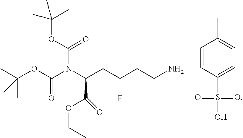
N(C(CC(CCN)F)C(=O)OCC)(C(OC(C)(C)C)=O)C(OC(C)(C)C)=O.C1=CC(S(=O)(=O)O)=CC=C1C
